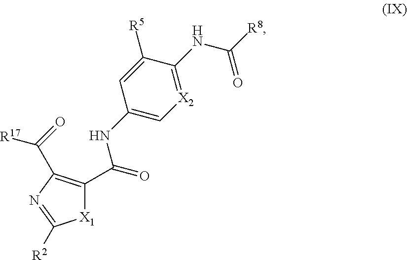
C1(C(NC2=C[X2]=C(NC([R8])=O)C([R5])=C2)=O)=C(C([R17])=O)N=C([R2])[X1]1
